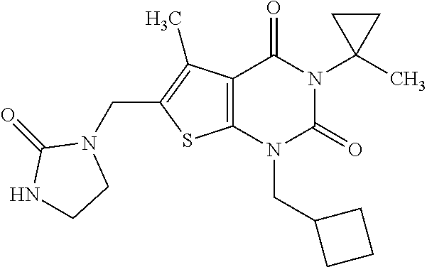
C12=C(N(CC3CCC3)C(=O)N(C3(C)CC3)C1=O)SC(CN1C(=O)NCC1)=C2C
